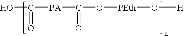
OC([PA]C(O[PEth]O[H])=O)=O
